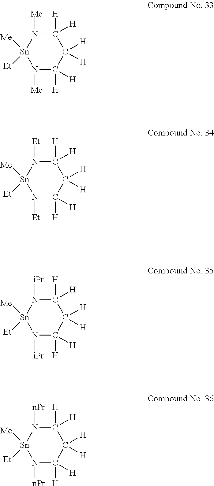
[Me][Sn]1([Et])N([Me])C([H])([H])C([H])([H])C([H])([H])N1[Me].[Me][Sn]1([Et])N([Et])C([H])([H])C([H])([H])C([H])([H])N1[Et].[Me][Sn]1([Et])N([iPr])C([H])([H])C([H])([H])C([H])([H])N1[iPr].[Me][Sn]1([Et])N([nPr])C([H])([H])C([H])([H])C([H])([H])N1[nPr]
